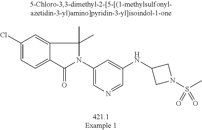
C1(Cl)=CC=C2C(=C1)C(C)(C)N(C1=CN=CC(NC3CN(S(C)(=O)=O)C3)=C1)C2=O
